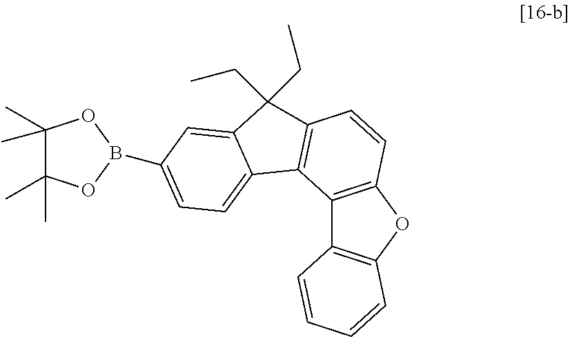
C12=C(OC3=C1C=CC=C3)C=CC1=C2C2=CC=C(B3OC(C)(C)C(C)(C)O3)C=C2C1(CC)CC
